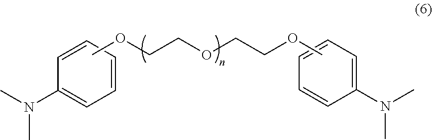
N(C1=CC=CC=C1)(C)C.C1=CC(N(C)C)=CC=C1.COCCOCCOC
